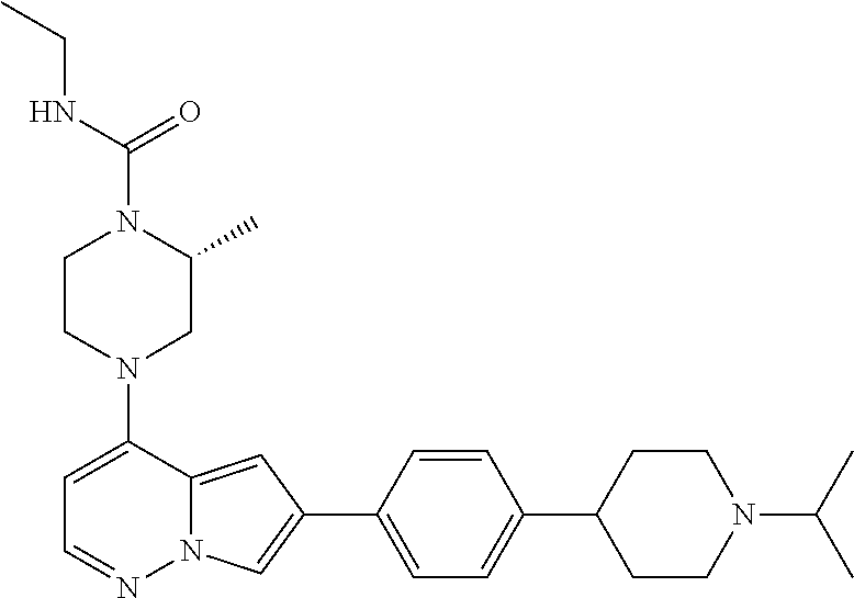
N1(C2=CC=NN3C2=CC(C2=CC=C(C4CCN(C(C)C)CC4)C=C2)=C3)CC(C)N(C(NCC)=O)CC1
